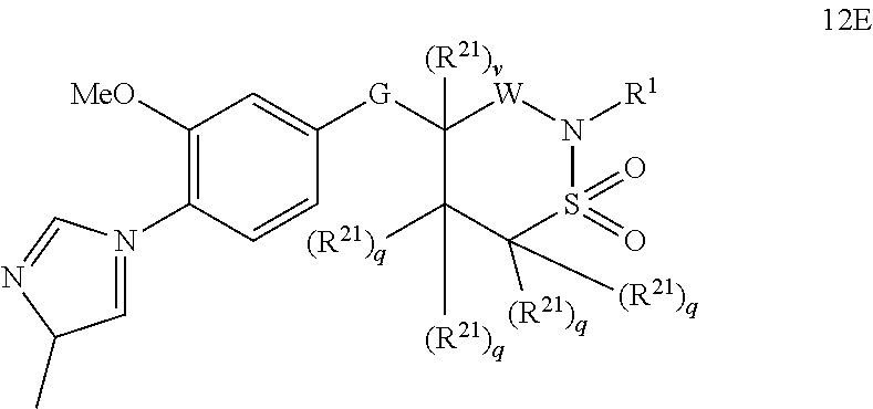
C1([G]C2=CC([MeO])=C(N3=CC(C)N=C3)C=C2)([(R21)v])C([(R21)q])([(R21)q])C([(R21)q])([(R21)q])S(=O)(=O)N([R1])[W]1
